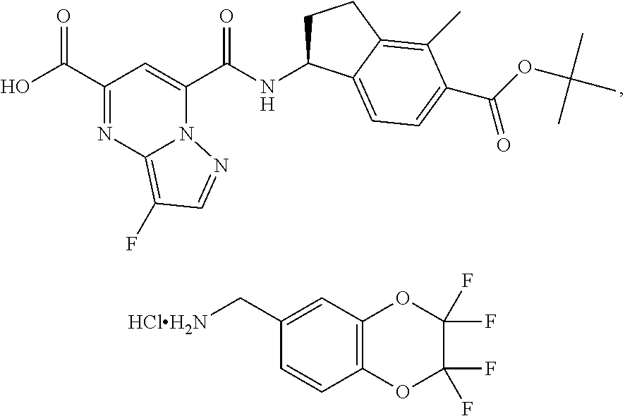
C1(C(O)=O)=NC2=C(F)C=NN2C(C(NC2CCC3=C(C)C(C(OC(C)(C)C)=O)=CC=C23)=O)=C1.C1(C[HClH2N])=CC2=C(C=C1)OC(F)(F)C(F)(F)O2
